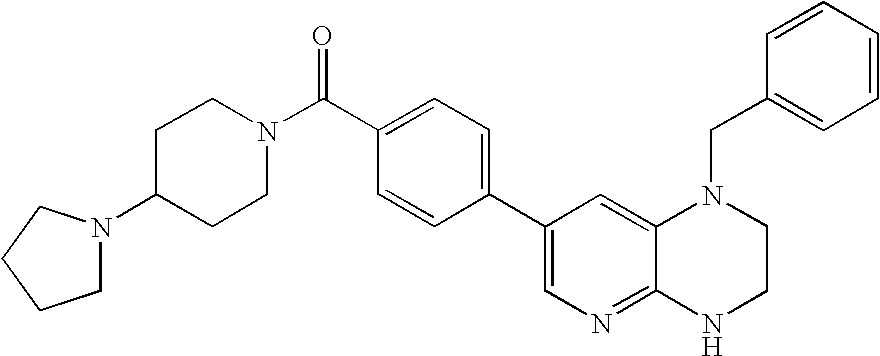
C1(C2=CC=C(C(=O)N3CCC(N4CCCC4)CC3)C=C2)=CN=C2C(=C1)N(CC1=CC=CC=C1)CCN2
